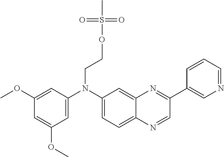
C1=C(OC)C=C(N(C2=CC=C3C(=C2)N=C(C2=CN=CC=C2)C=N3)CCOS(C)(=O)=O)C=C1OC
